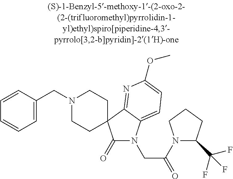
N1(CC2=CC=CC=C2)CCC2(CC1)C(=O)N(CC(N1C(C(F)(F)F)CCC1)=O)C1=CC=C(OC)N=C12
